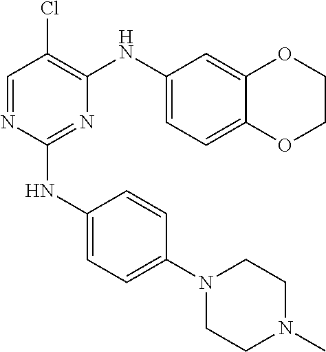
N1(C2=CC=C(NC3=NC(NC4=CC=C5C(=C4)OCCO5)=C(Cl)C=N3)C=C2)CCN(C)CC1
